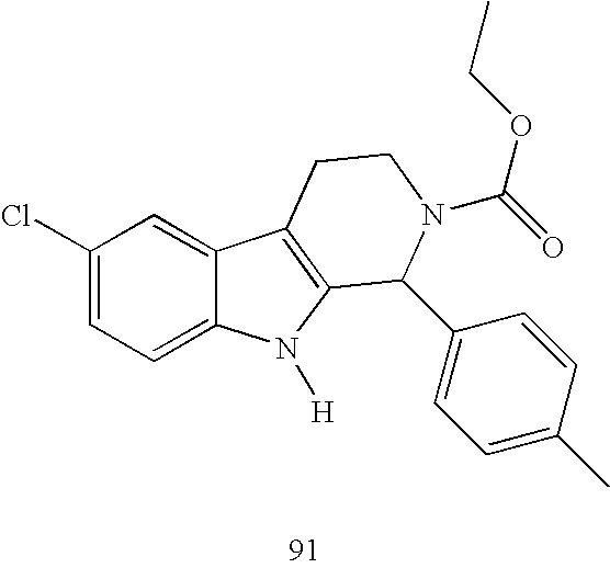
C1(Cl)=CC=C2C(=C1)C1=C(N2[H])C(C2=CC=C(C)C=C2)N(C(OCC)=O)CC1
